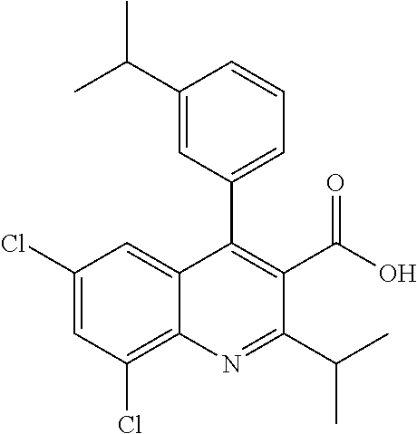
C1(Cl)=CC(Cl)=C2C(=C1)C(C1=CC=CC(C(C)C)=C1)=C(C(O)=O)C(C(C)C)=N2
